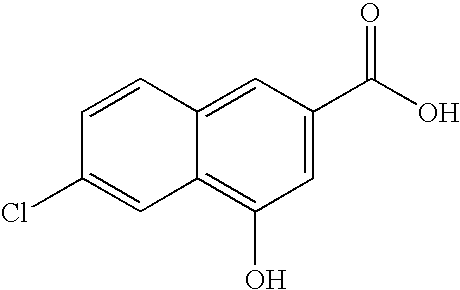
C1=CC2=CC(C(O)=O)=CC(O)=C2C=C1Cl
